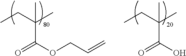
O=C(OCC=C)C(CC)(C)C.O=C(O)C(CC)(C)C
